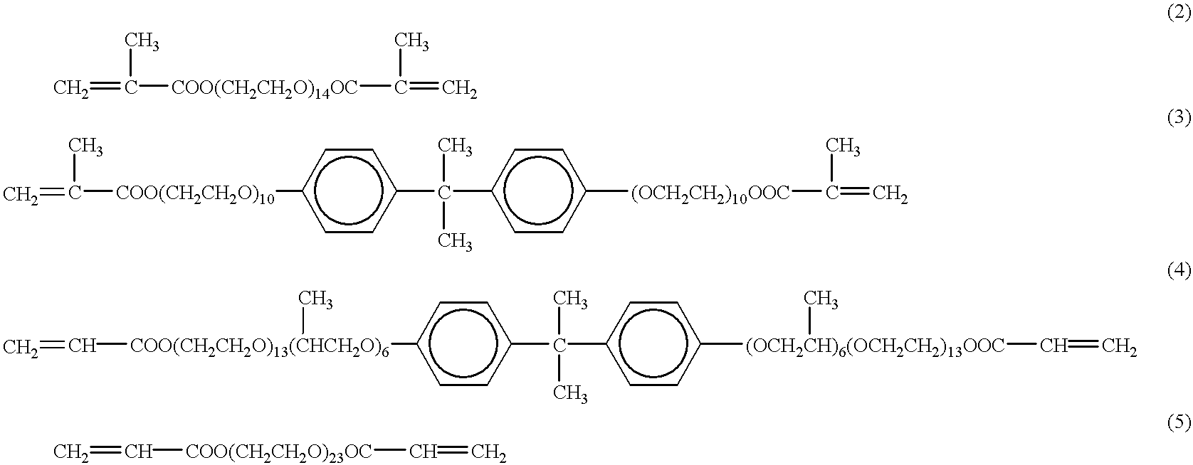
C=C([COO(CH2CH2O)14OC]C(=C)C)C.C=C([COO(CH2CH2O)10]c1ccc(C(c2ccc([(OCH2CH2)10OOC]C(=C)C)cc2)(C)C)cc1)C.C=C[COO(CH2CH2O)13(CHCH2O)6](c1ccc(C(c2ccc([(OCH2CH)6(OCH2CH2)13OOC](C=C)C)cc2)(C)C)cc1)C.C=C[COO(CH2CH2O)23OC]C=C
